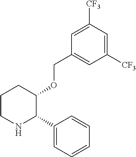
C1CNC(C2=CC=CC=C2)C(OCC2=CC([CF3])=CC([CF3])=C2)C1
